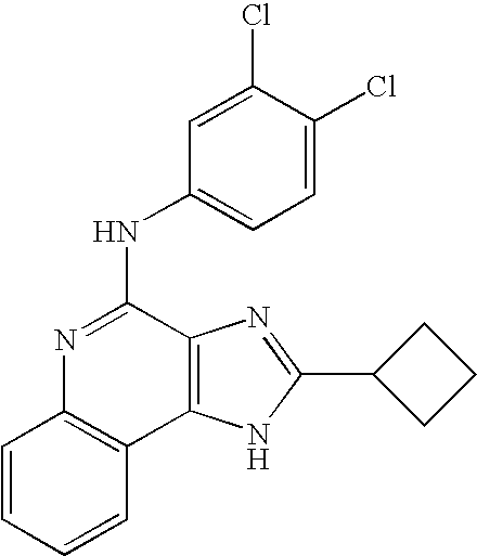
C1=CC=CC2=C1N=C(NC1=CC=C(Cl)C(Cl)=C1)C1=C2NC(C2CCC2)=N1
